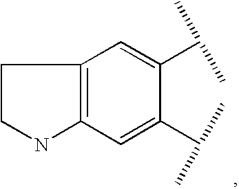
C12=C(C=C(C(C)C)C(C(C)C)=C1)NCC2
